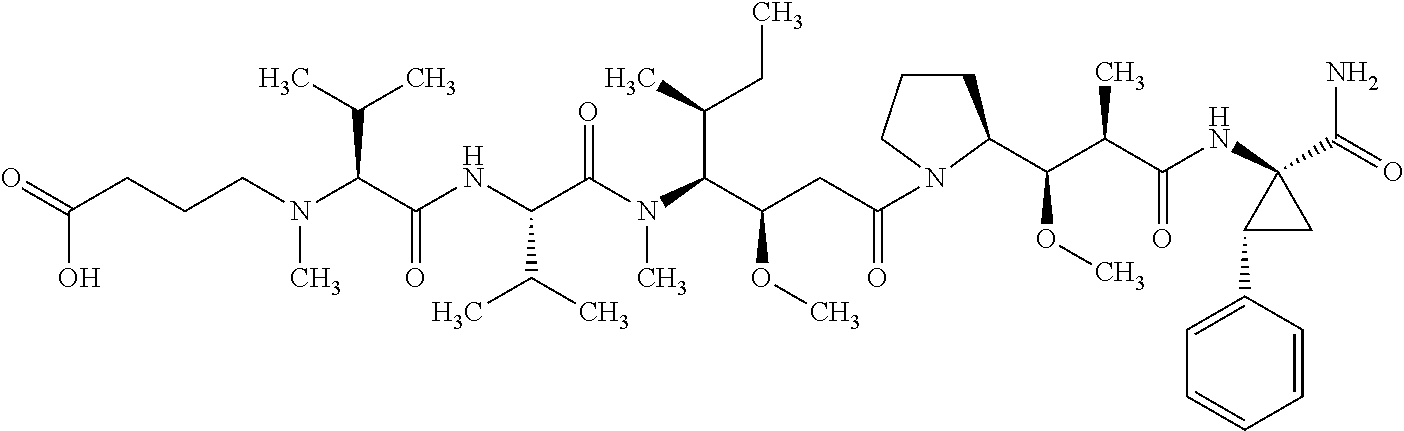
C(CCCN(C(C(NC(C(N(C(C(CC(=O)N1CCCC1C(C(C(NC1(C(=O)N)C(C2=CC=CC=C2)C1)=O)C)OC)OC)C(C)CC)C)=O)C(C)C)=O)C(C)C)C)(O)=O
